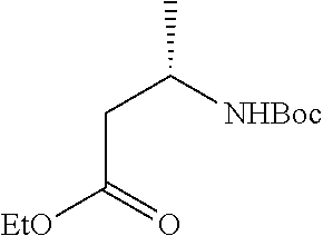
C(C(=O)[EtO])C([NHBoc])C
